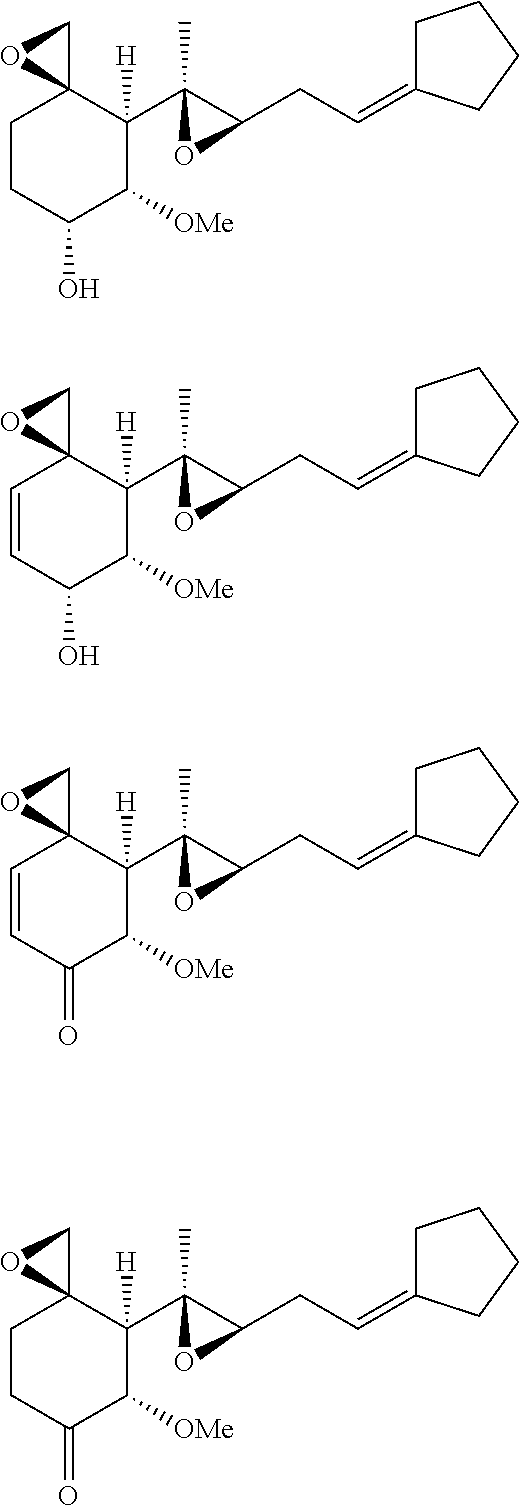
C1CC(O)C([OMe])C(C2(C)C(CC=C3CCCC3)O2)([H])C12CO2.C1=CC(O)C([OMe])C(C2(C)C(CC=C3CCCC3)O2)([H])C12CO2.C1=CC(=O)C([OMe])C(C2(C)C(CC=C3CCCC3)O2)([H])C12CO2.C1CC(=O)C([OMe])C(C2(C)C(CC=C3CCCC3)O2)([H])C12CO2
